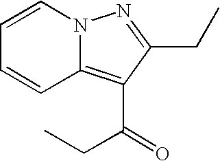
C1=CN2C(=C(C(=O)CC)C(CC)=N2)C=C1
